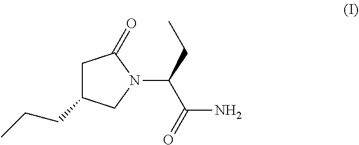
C1C(CCC)CN(C(CC)C(=O)N)C1=O
